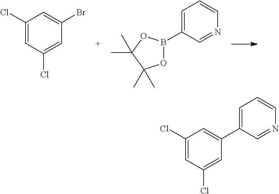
C1(Cl)=CC(Cl)=CC(Br)=C1.C1=C(B2OC(C)(C)C(C)(C)O2)C=NC=C1.C1(Cl)=CC(Cl)=CC(C2=CC=CN=C2)=C1
